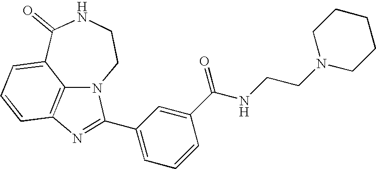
C1(=O)C2=CC=CC3=C2N(CCN1)C(C1=CC=CC(C(NCCN2CCCCC2)=O)=C1)=N3
